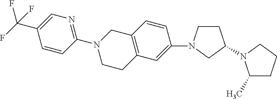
C1(C)CCCN1C1CCN(C2=CC3=C(C=C2)CN(C2=NC=C(C(F)(F)F)C=C2)CC3)C1
